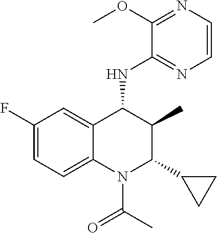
C1(F)=CC=C2C(=C1)C(NC1=NC=CN=C1OC)C(C)C(C1CC1)N2C(C)=O
